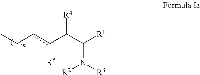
c(C(C([R1])N([R3])[R2])[R4])(cCC)[R5]
